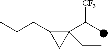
C1(C(C)[CF3])(CC)C(CCC)C1
